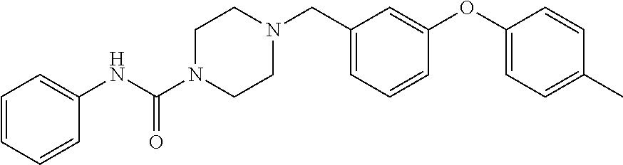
C1=CC=CC(NC(N2CCN(CC3=CC=CC(OC4=CC=C(C)C=C4)=C3)CC2)=O)=C1
